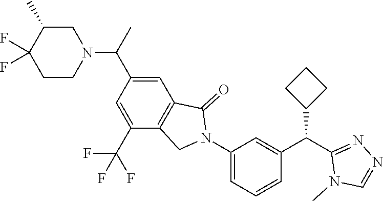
C1(C(N2CC(C)C(F)(F)CC2)C)=CC2=C(C(C(F)(F)F)=C1)CN(C1=CC=CC(C(C3=NN=CN3C)C3CCC3)=C1)C2=O
